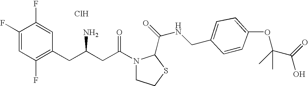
Cl.C1(F)=CC(F)=C(CC(CC(N2CCSC2C(=O)NCC2=CC=C(OC(C(=O)O)(C)C)C=C2)=O)N)C=C1F
